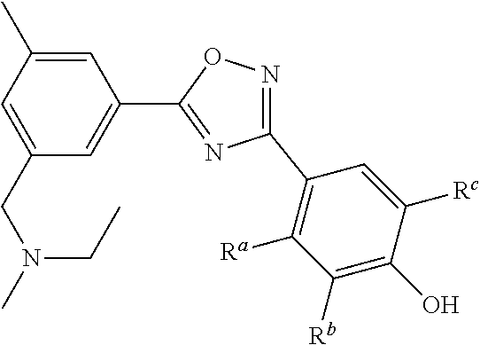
C1(C2=NC(C3=C([Ra])C([Rb])=C(O)C([Rc])=C3)=NO2)=CC(CN(C)CC)=CC(C)=C1
